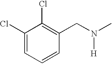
C1(Cl)=CC=CC(CN(C)[H])=C1Cl
